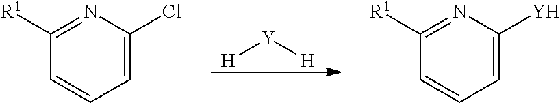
[H][Y][H].C1=C(Cl)N=C([R1])C=C1.C1=C([Y])N=C([R1])C=C1
